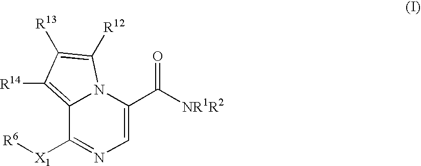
C1=C(C([NR1R2])=O)N2C(=C([R14])C([R13])=C2[R12])C([X1][R6])=N1
